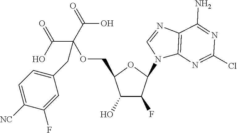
C1(O)C(F)C(N2C3=C(N=C2)C(N)=NC(Cl)=N3)OC1COC(C(O)=O)(C(O)=O)CC1=CC=C([NC])C(F)=C1
